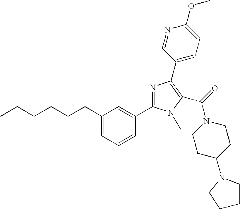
C(CCCCC1=CC=CC(C2=NC(C3=CC=C(OC)N=C3)=C(C(N3CCC(N4CCCC4)CC3)=O)N2C)=C1)C
